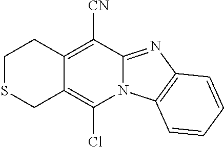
C1SCC2=C(Cl)N3C(=NC4=C3C=CC=C4)C([CN])=C2C1
